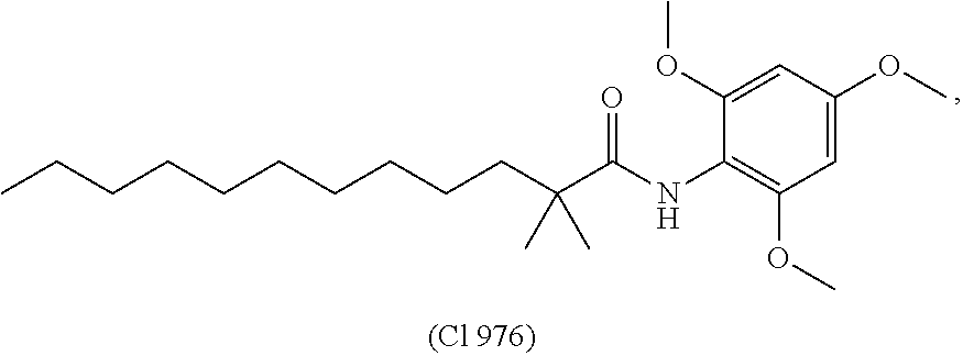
C(CCC(C(NC1=C(OC)C=C(OC)C=C1OC)=O)(C)C)CCCCCCC
